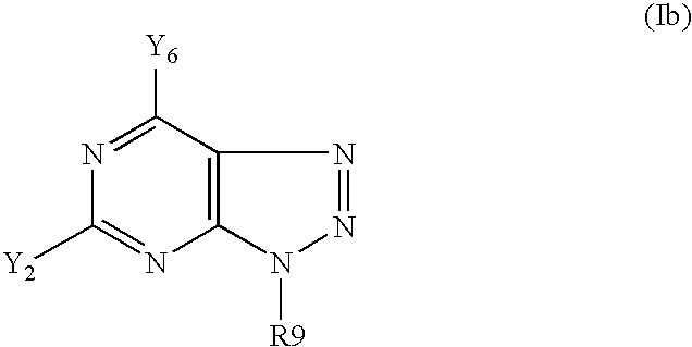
N1=C([Y6])C2=C(N=C1[Y2])N([R9])N=N2
